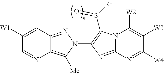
C1([W1])=CC2=NN(C3=C(S([R1])=O)N4C(=N3)N=C([W4])C([W3])=C4[W2])C([Me])=C2N=C1
